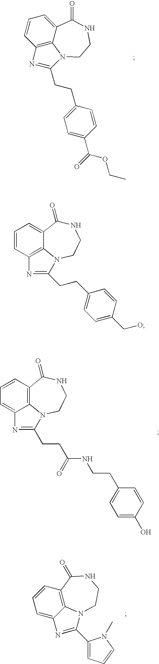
C1=CC2=C3C(=C1)C(=O)NCCN3C(CCC1=CC=C(CO)C=C1)=N2.C1=CC2=C3C(=C1)C(=O)NCCN3C(CCC1=CC=C(C(=O)OCC)C=C1)=N2.C1=CC2=C3C(=C1)N=C(CCC(NCCC1=CC=C(O)C=C1)=O)N3CCNC2=O.C1=CC2=C3C(=C1)N=C(C1=CC=CN1C)N3CCNC2=O
